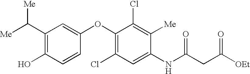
[Me]C(C1=C(O)C=CC(OC2=C(Cl)C=C(NC(CC([OEt])=O)=O)C([Me])=C2Cl)=C1)[Me]
